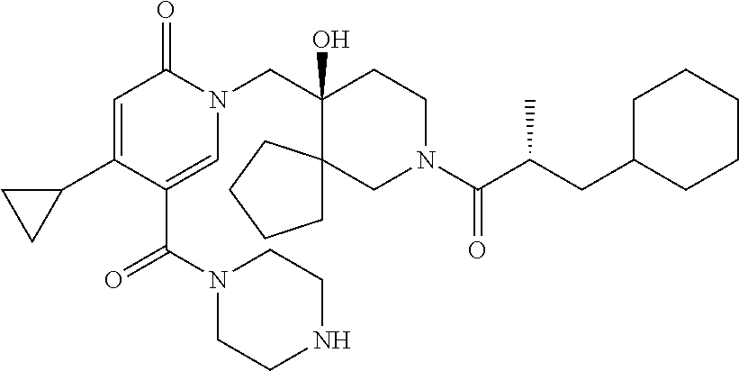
C1(C2=CC(=O)N(CC3(O)C4(CN(C(C(CC5CCCCC5)C)=O)CC3)CCCC4)C=C2C(N2CCNCC2)=O)CC1
